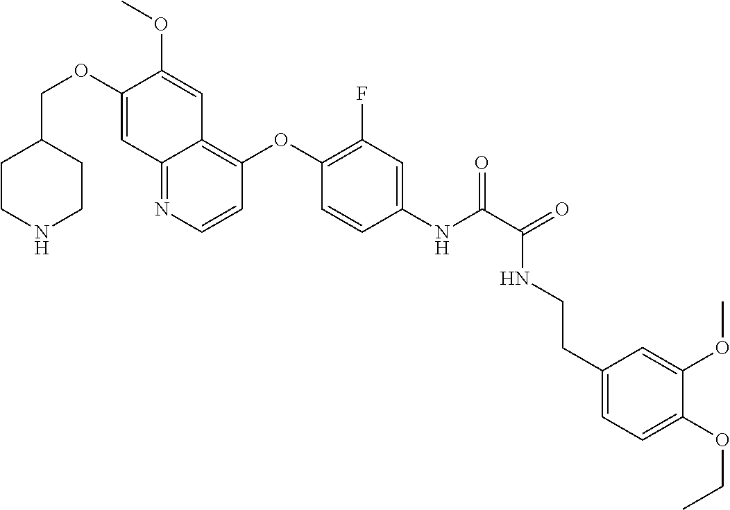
C1CNCCC1COC1=CC2=NC=CC(OC3=C(F)C=C(NC(=O)C(NCCC4=CC=C(OCC)C(OC)=C4)=O)C=C3)=C2C=C1OC
